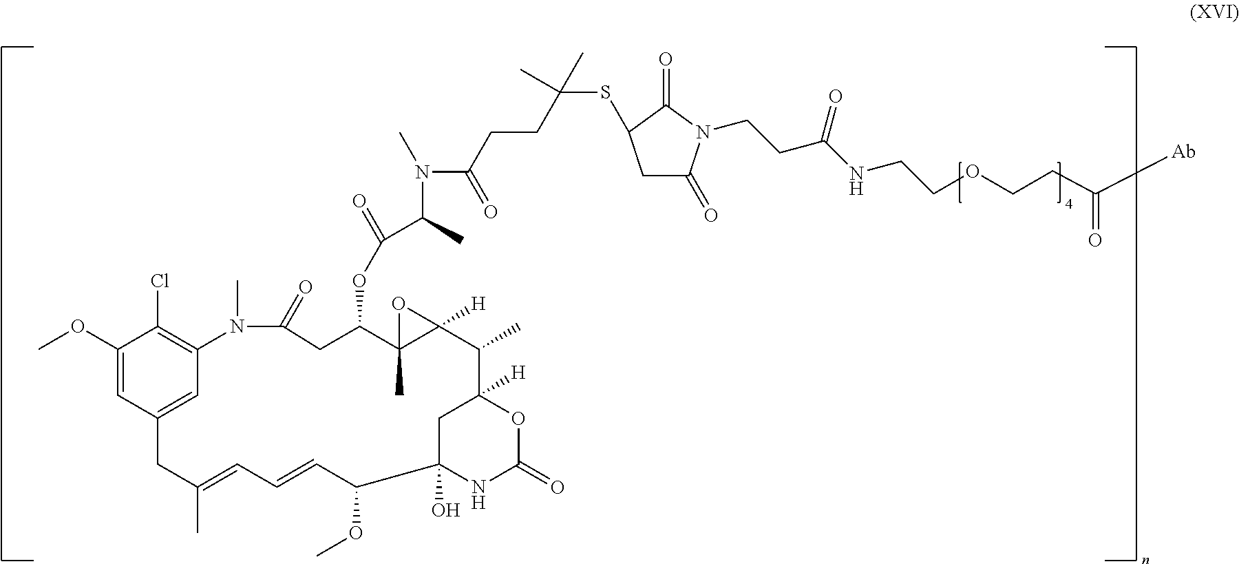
C1(OC)=CC2=CC(=C1Cl)N(C)C(=O)CC(OC(=O)C(C)N(C)C(=O)CCC(C)(C)SC1CC(=O)N(CCC(=O)NCCOCCC(=O)[Ab])C1=O)C1(C)C([H])(O1)C(C)C1([H])CC(O)(NC(=O)O1)C(OC)C=CC=C(C)C2
